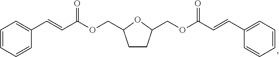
C1CC(COC(C=CC2=CC=CC=C2)=O)OC1COC(C=CC1=CC=CC=C1)=O
